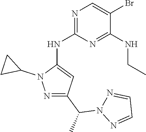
N1=C(NC2=CC(C(C)N3N=CC=N3)=NN2C2CC2)N=C(NCC)C(Br)=C1
